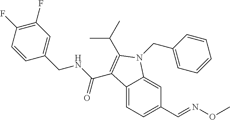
C1(F)=C(F)C=CC(CNC(=O)C2=C(C(C)C)N(CC3=CC=CC=C3)C3=CC(C=NOC)=CC=C32)=C1
